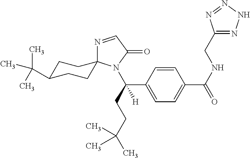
N1=CC(=O)N(C(C2=CC=C(C(NCC3=NNN=N3)=O)C=C2)(CCC(C)(C)C)[H])C12CCC(C(C)(C)C)CC2
